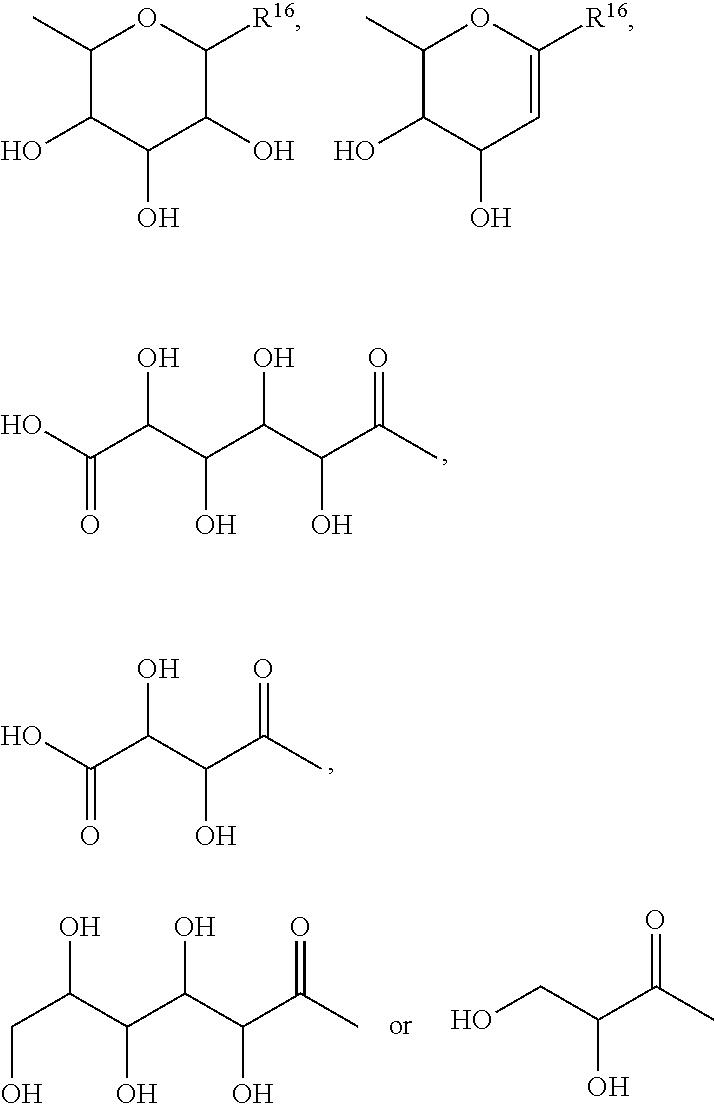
C1(C)C(O)C(O)C(O)C([R16])O1.C1(C)C(O)C(O)C=C([R16])O1.OC(C(C(C(C(C)=O)O)O)O)C(=O)O.OC(C(=O)O)C(O)C(C)=O.OC(C(C(C(C(C)=O)O)O)O)CO.C(C(O)C(C)=O)O
